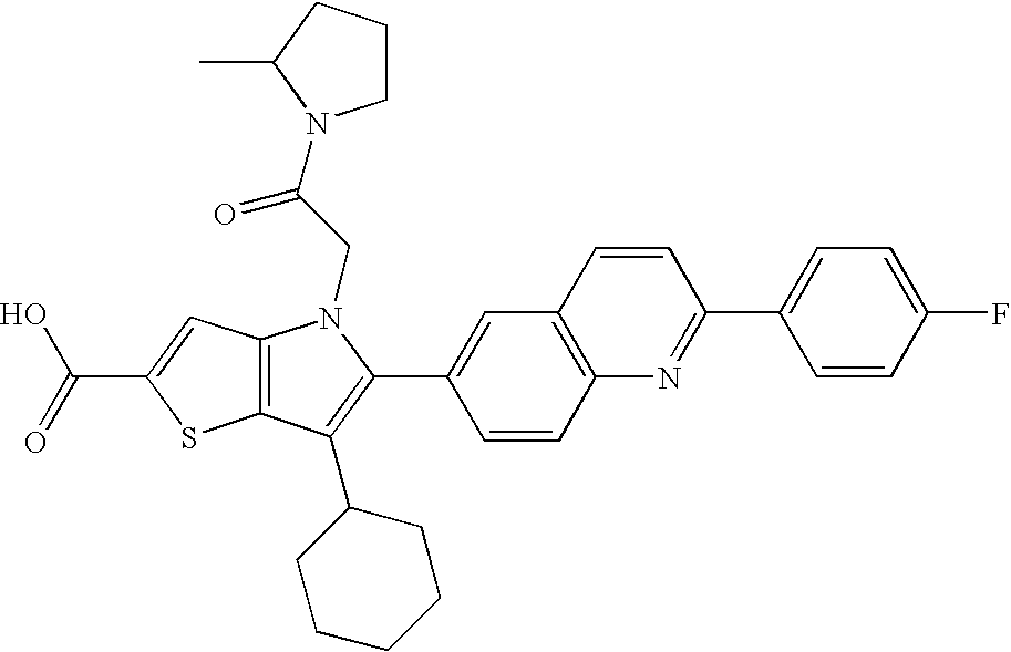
C(C1=CC2=C(S1)C(C1CCCCC1)=C(C1=CC3=C(C=C1)N=C(C1=CC=C(F)C=C1)C=C3)N2CC(=O)N1CCCC1C)(=O)O
